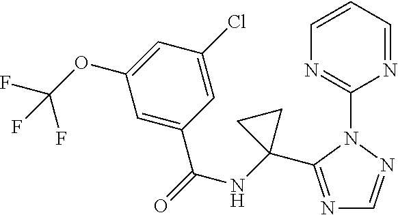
C1(N2C(C3(NC(=O)C4=CC(OC(F)(F)F)=CC(Cl)=C4)CC3)=NC=N2)=NC=CC=N1
